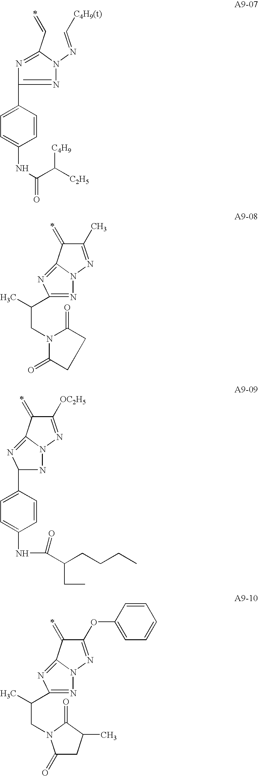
C(=NN1C(C=C)=NC(C2=CC=C(NC(C([C4H9])[C2H5])=O)C=C2)=N1)[C4H9(t)].C1(C)=NN2C(=NC(C(CN3C(=O)CCC3=O)C)=N2)C1=C.C1([OC2H5])=NN2C(=NC(C3=CC=C(NC(C(CCCC)CC)=O)C=C3)N2)C1=C.C1(OC2=CC=CC=C2)=NN2C(=NC(C(CN3C(=O)CC(C)C3=O)C)=N2)C1=C
